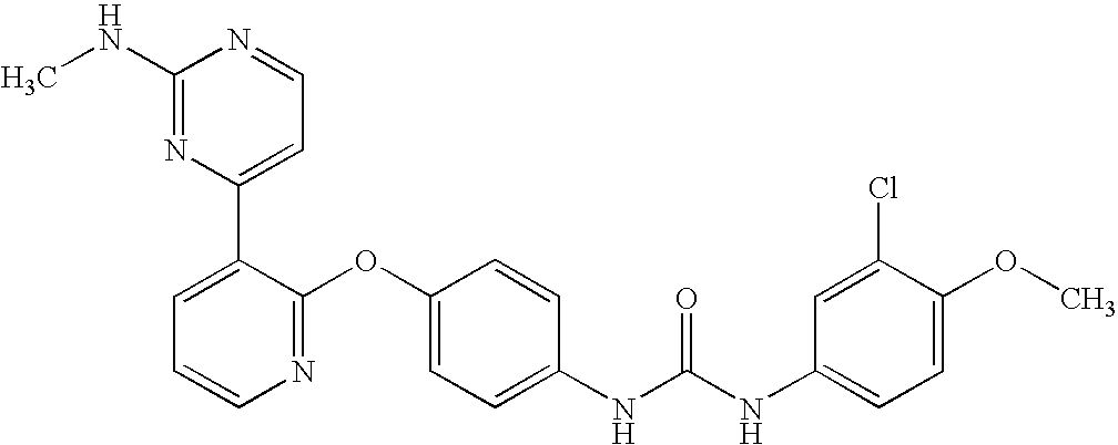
C1(NC)=NC(C2=CC=CN=C2OC2=CC=C(NC(=O)NC3=CC=C(OC)C(Cl)=C3)C=C2)=CC=N1
